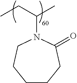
CCC(C)N1CCCCCC1=O
